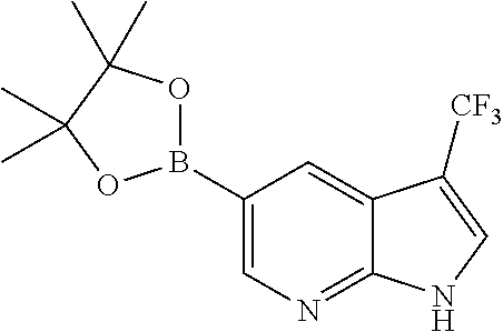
C1(B2OC(C)(C)C(C)(C)O2)=CN=C2C(=C1)C([CF3])=CN2
